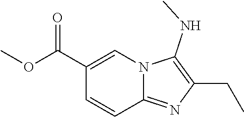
C(C1=CN2C(=NC(CC)=C2NC)C=C1)(OC)=O
